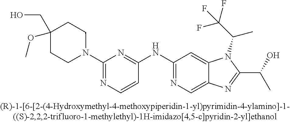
C(C1=NC2=CN=C(NC3=NC(N4CCC(OC)(CO)CC4)=NC=C3)C=C2N1C(C(F)(F)F)C)(C)O
